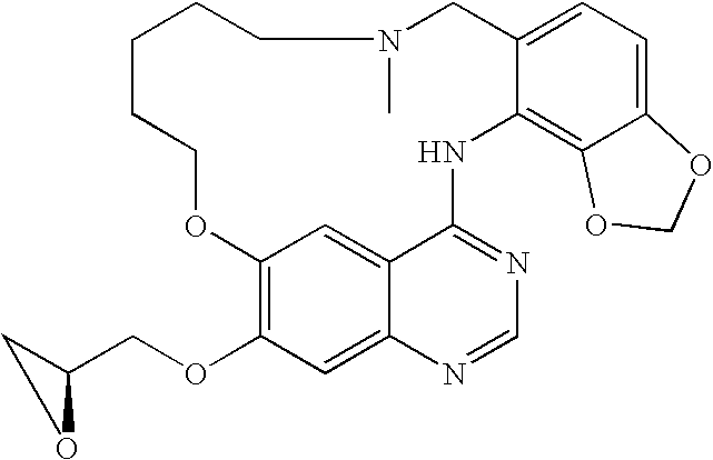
C12=CC=C3C(=C1NC1=NC=NC4=CC(OCC5CO5)=C(C=C14)OCCCCCN(C)C2)OCO3
